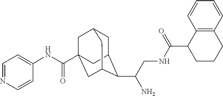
C1C2C(C(CNC(C3CCCC4=C3C=CC=C4)=O)N)C3CC(C(NC4=CC=NC=C4)=O)(CC1C3)C2
